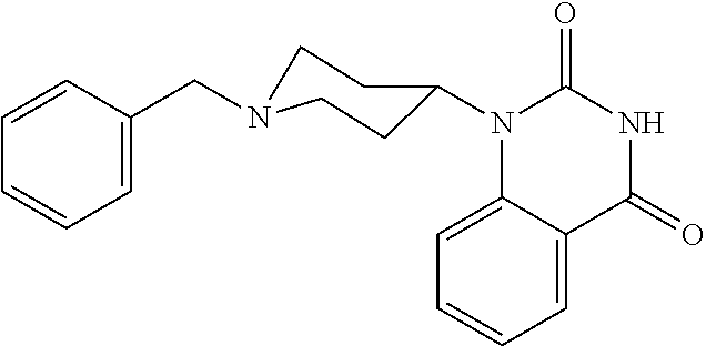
C1=C(CN2CCC(N3C4=CC=CC=C4C(=O)NC3=O)CC2)C=CC=C1
